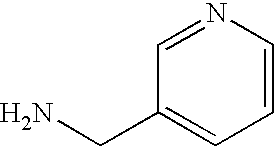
C1=NC=CC=C1CN
